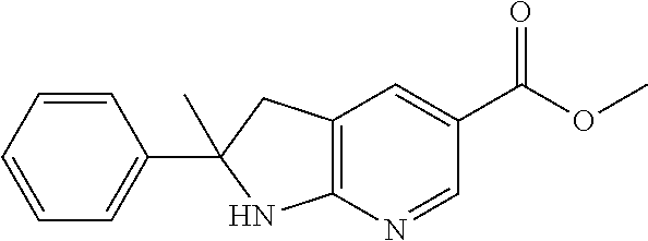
C12=C(N=CC(C(OC)=O)=C1)NC(C1=CC=CC=C1)(C)C2
